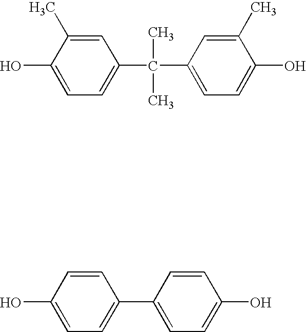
C1=C(C)C(O)=CC=C1C(C1=CC=C(O)C(C)=C1)(C)C.C1=CC(O)=CC=C1C1=CC=C(O)C=C1
